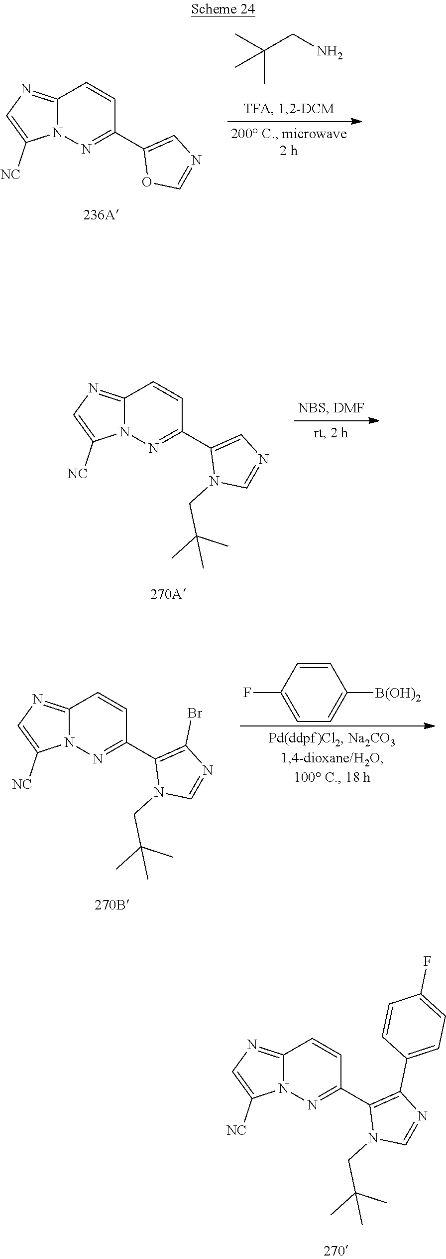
C12=NC=C([NC])N1N=C(C1=C(C3=CC=C(F)C=C3)N=CN1CC(C)(C)C)C=C2.C12=NC=C([NC])N1N=C(C1=CN=CO1)C=C2.C(CN)(C)(C)C.C12=NC=C([NC])N1N=C(C1=CN=CN1CC(C)(C)C)C=C2.C12=NC=C([NC])N1N=C(C1=C(Br)N=CN1CC(C)(C)C)C=C2.C1=CC(F)=CC=C1[B(OH)2]
